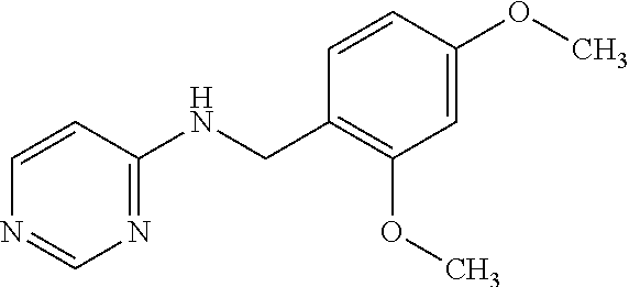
C1=CC(NCC2=C(OC)C=C(OC)C=C2)=NC=N1
